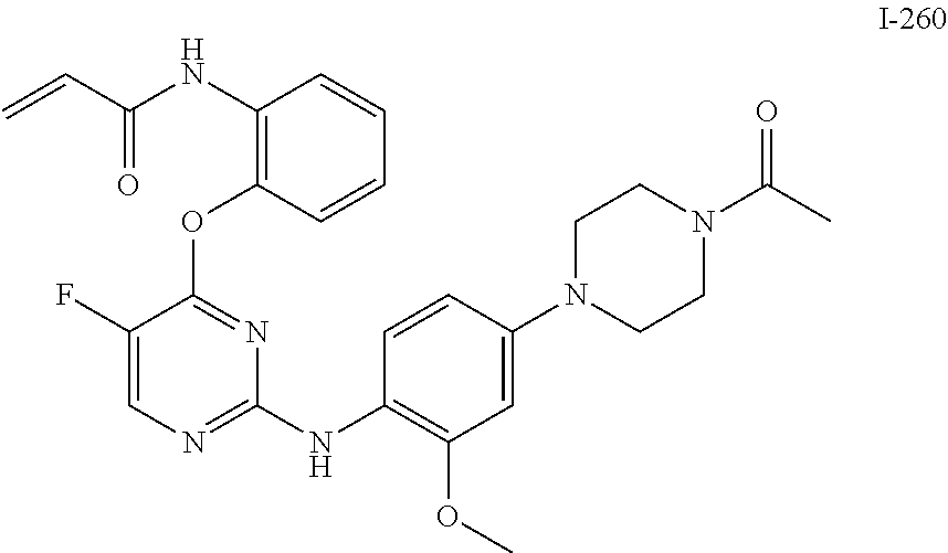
C(C=C)(NC1=C(OC2=NC(NC3=C(OC)C=C(N4CCN(C(C)=O)CC4)C=C3)=NC=C2F)C=CC=C1)=O
